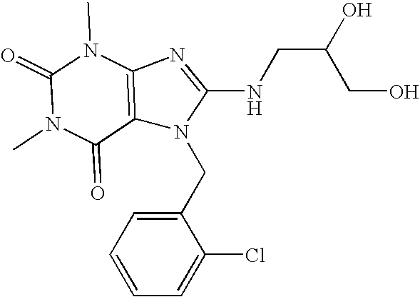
N1(C)C(=O)C2=C(N(C)C1=O)N=C(NCC(CO)O)N2CC1=CC=CC=C1Cl
